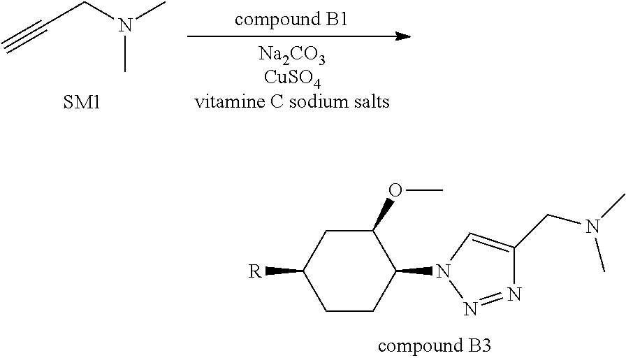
C1(OC)CC([R])CCC1N1N=NC(CN(C)C)=C1.C(CN(C)C)#C
